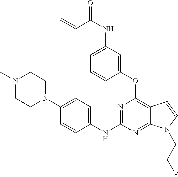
N1(C)CCN(C2=CC=C(NC3=NC(OC4=CC(NC(=O)C=C)=CC=C4)=C4C(=N3)N(CCF)C=C4)C=C2)CC1
